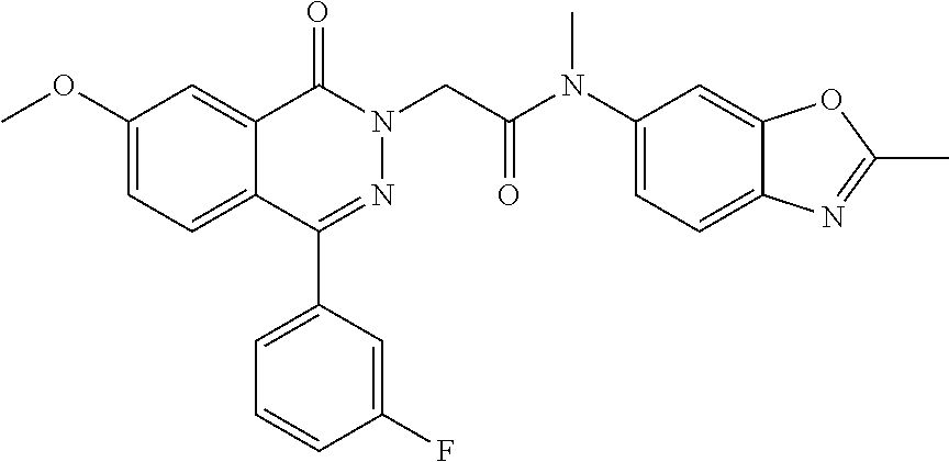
C1(OC)=CC=C2C(=C1)C(=O)N(CC(N(C1=CC=C3C(=C1)OC(C)=N3)C)=O)N=C2C1=CC=CC(F)=C1
